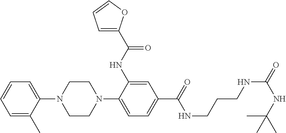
C1(N2CCN(C3=CC=C(C(NCCCNC(=O)NC(C)(C)C)=O)C=C3NC(C3=CC=CO3)=O)CC2)=CC=CC=C1C
